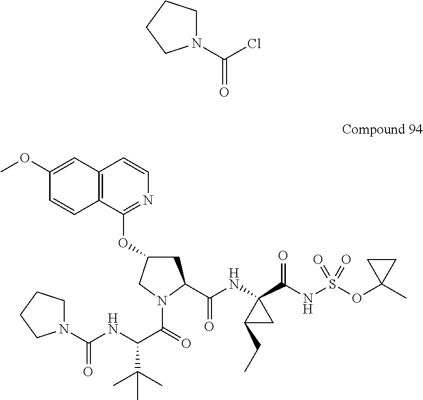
O=C(N1CCCC1)Cl.C12=C(C=C(OC)C=C1)C=CN=C2OC1CC(C(NC2(C(NS(OC3(C)CC3)(=O)=O)=O)C(CC)C2)=O)N(C(=O)C(NC(N2CCCC2)=O)C(C)(C)C)C1
